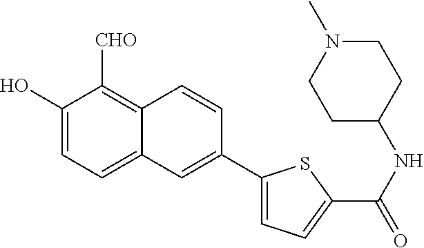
C1(O)=CC=C2C(=C1[CHO])C=CC(C1=CC=C(C(NC3CCN(C)CC3)=O)S1)=C2
